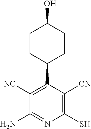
C1CC(C2=C([NC])C(N)=NC(S)=C2[CN])CCC1O
